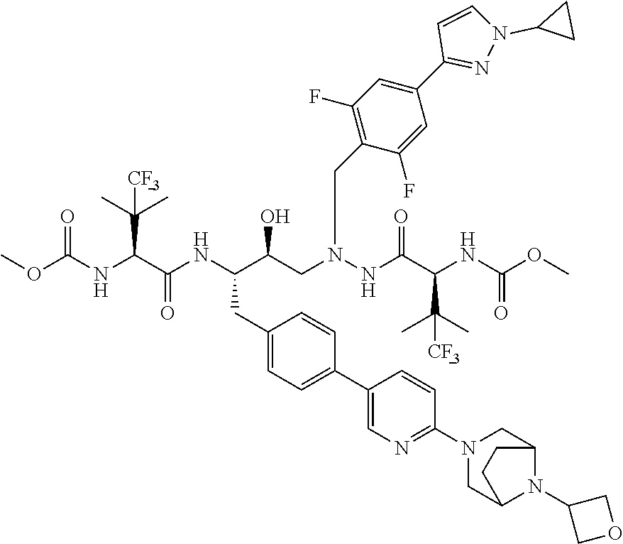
COC(NC(C(NC(C(CN(NC(C(C(C)(C)[CF3])NC(OC)=O)=O)CC1=C(F)C=C(C2=NN(C3CC3)C=C2)C=C1F)O)CC1=CC=C(C2=CN=C(N3CC4N(C5COC5)C(C3)CC4)C=C2)C=C1)=O)C(C)(C)[CF3])=O
